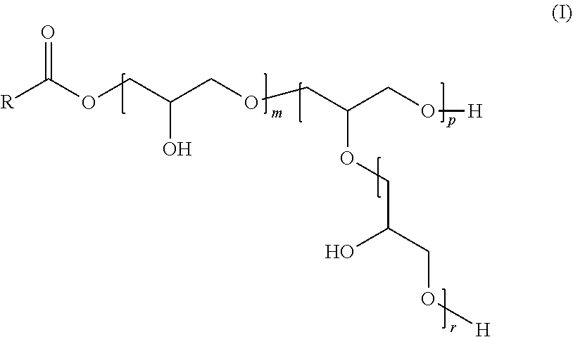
[R]C(OCC(COCC(CO[H])OCC(O)CO[H])O)=O
